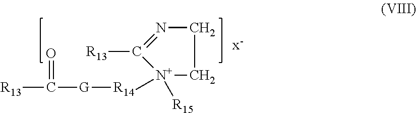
[R13]C(=O)[G][R14][N+]1([R15])CCN=C1[R13].[x-]
